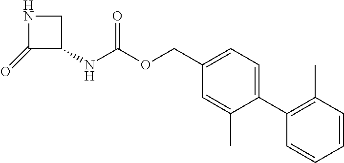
C1(=O)C(NC(OCC2=CC=C(C3=C(C)C=CC=C3)C(C)=C2)=O)CN1
